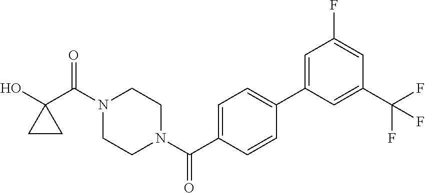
OC1(C(N2CCN(C(=O)C3=CC=C(C4=CC(F)=CC(C(F)(F)F)=C4)C=C3)CC2)=O)CC1
